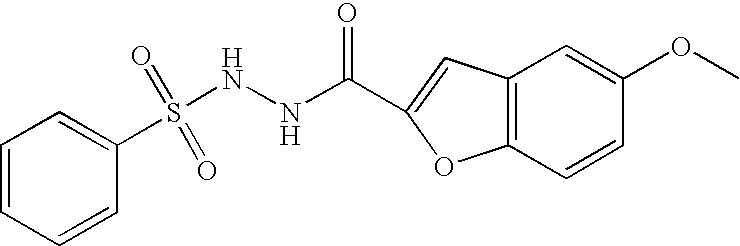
C(NNS(=O)(C1=CC=CC=C1)=O)(=O)C1=CC2=C(C=CC(OC)=C2)O1
